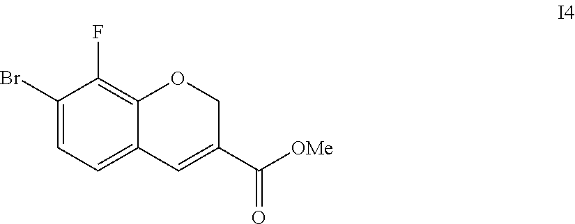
BrC1=CC=C2C(=C1F)OCC(C([OMe])=O)=C2
